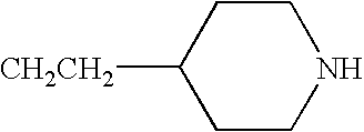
[CH2CH2]C1CCNCC1
